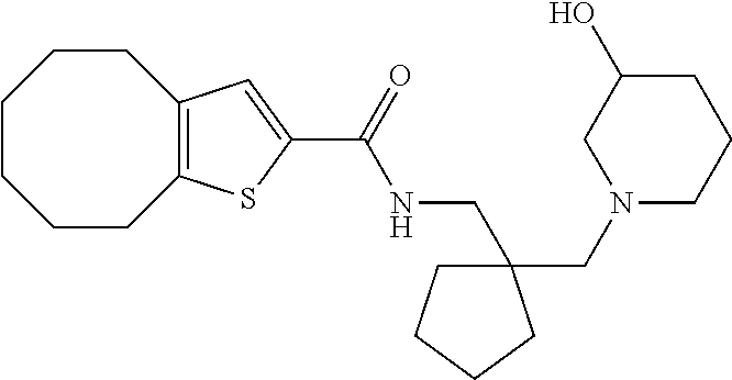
C1CCCC2=C(CC1)C=C(C(NCC1(CN3CCCC(O)C3)CCCC1)=O)S2
